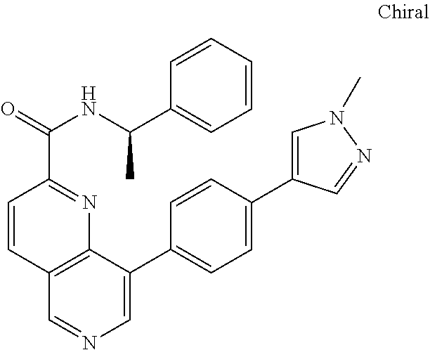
C1=CC2=C(N=C1C(NC(C1=CC=CC=C1)C)=O)C(C1=CC=C(C3=CN(C)N=C3)C=C1)=CN=C2
